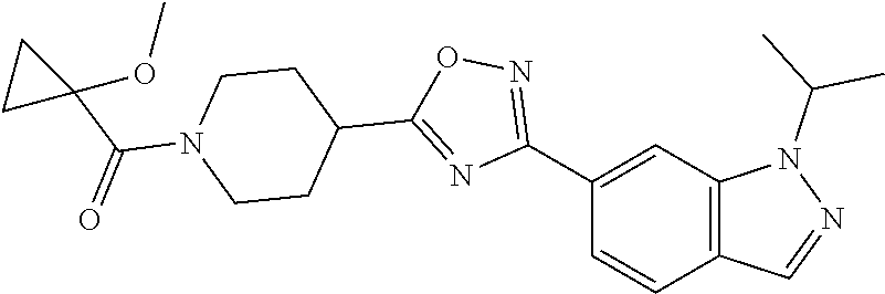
C1(C2=NOC(C3CCN(C(=O)C4(OC)CC4)CC3)=N2)=CC2=C(C=C1)C=NN2C(C)C
